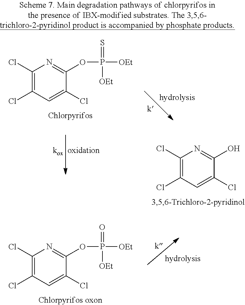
C1(Cl)=C(Cl)C=C(Cl)C(OP([OEt])(=O)[OEt])=N1.C1(Cl)=C(Cl)C=C(Cl)C(O)=N1.C1(Cl)=C(Cl)C=C(Cl)C(OP([OEt])(=S)[OEt])=N1
